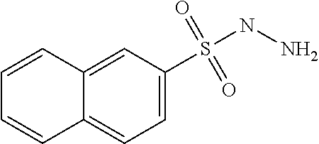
C1=CC2=CC(S(=O)(=O)NN)=CC=C2C=C1
